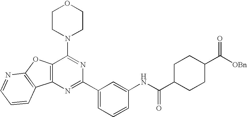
C1=NC2=C(C=C1)C1=C(O2)C(N2CCOCC2)=NC(C2=CC=CC(NC(C3CCC(C([OBn])=O)CC3)=O)=C2)=N1
